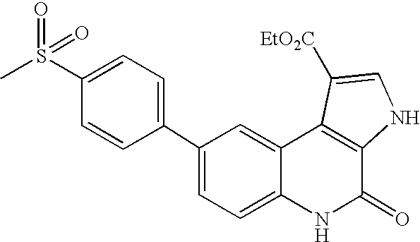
C1(C2=CC=C(S(C)(=O)=O)C=C2)=CC=C2C(=C1)C1=C(C(=O)N2)NC=C1[EtO2C]
